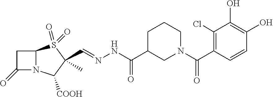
C1C(=O)N2C1S(=O)(=O)C(C=NNC(C1CN(C(C3=C(Cl)C(O)=C(O)C=C3)=O)CCC1)=O)(C)C2[COOH]
